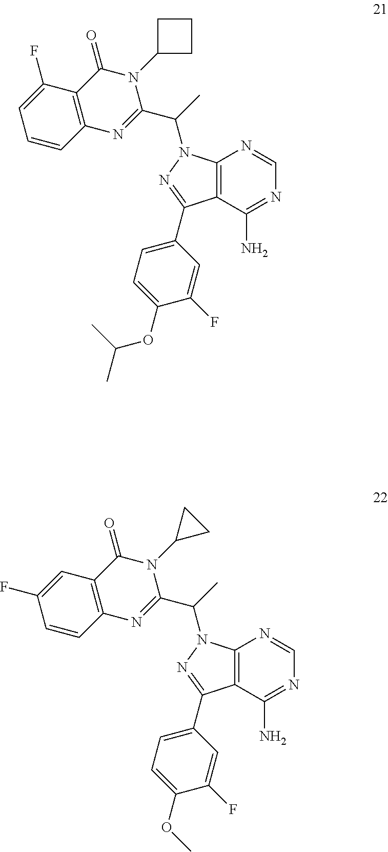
C12=C(C(N)=NC=N1)C(C1=CC=C(OC(C)C)C(F)=C1)=NN2C(C)C1=NC2=C(C(=O)N1C1CCC1)C(F)=CC=C2.C12=C(C(N)=NC=N1)C(C1=CC=C(OC)C(F)=C1)=NN2C(C)C1=NC2=C(C(=O)N1C1CC1)C=C(F)C=C2
